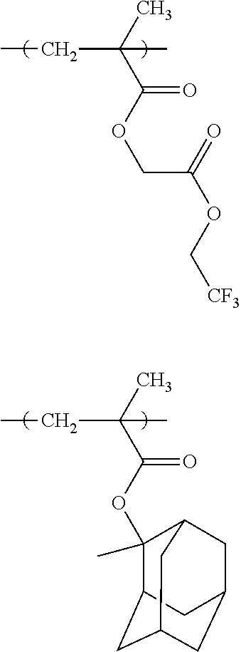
C(C)(C(OCC(=O)OC[CF3])=O)(C)CC.C(C)(C(OC1(C)C2CC3CC(CC1C3)C2)=O)(C)CC
